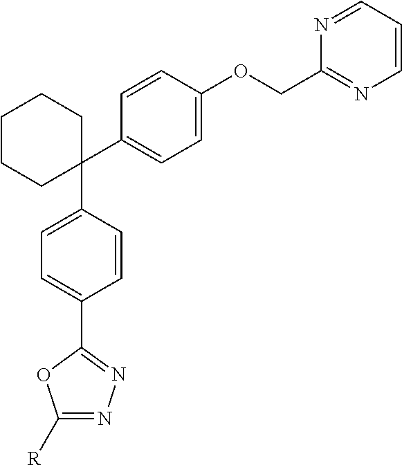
C1(C2=CC=C(OCC3=NC=CC=N3)C=C2)(C2=CC=C(C3=NN=C([R])O3)C=C2)CCCCC1
